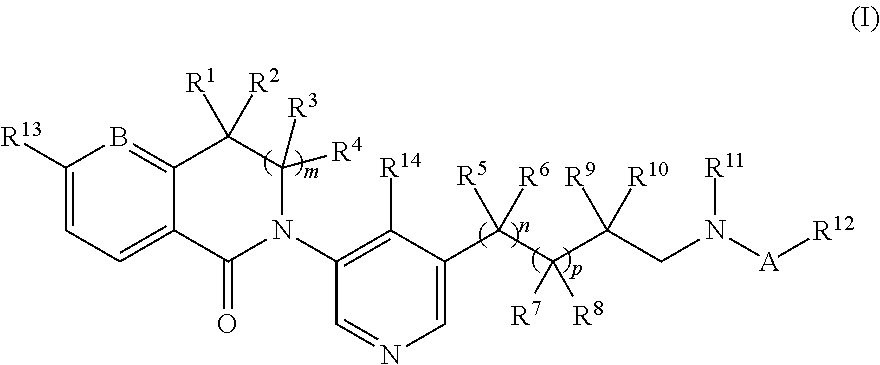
C1([R13])=CC=C2C(=B1)C([R1])([R2])C([R4])([R3])N(C1=C([R14])C(C(C(C(CN([A][R12])[R11])([R9])[R10])([R7])[R8])([R5])[R6])=CN=C1)C2=O
